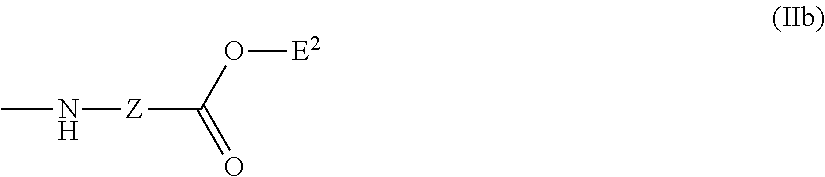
CN[Z]C(=O)O[E2]
